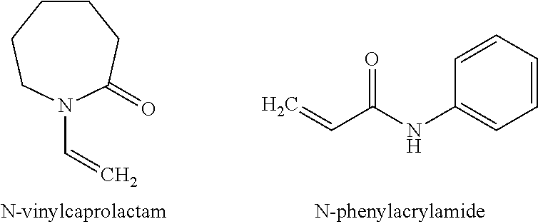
C1CCCN(C=C)C(=O)C1.C1=CC=CC(NC(C=C)=O)=C1
